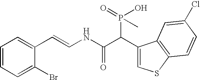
C1=CC=C(Br)C(C=CNC(C(C2=CSC3=C2C=C(Cl)C=C3)P(O)(=O)C)=O)=C1
